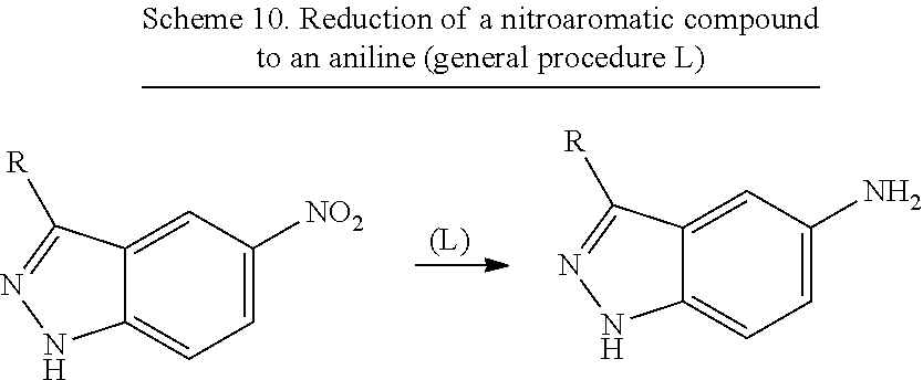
C1=C([NO2])C=C2C(=C1)NN=C2[R].C1=C(N)C=C2C(=C1)NN=C2[R]
